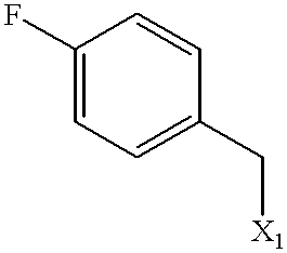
C1(F)=CC=C(C[X1])C=C1
